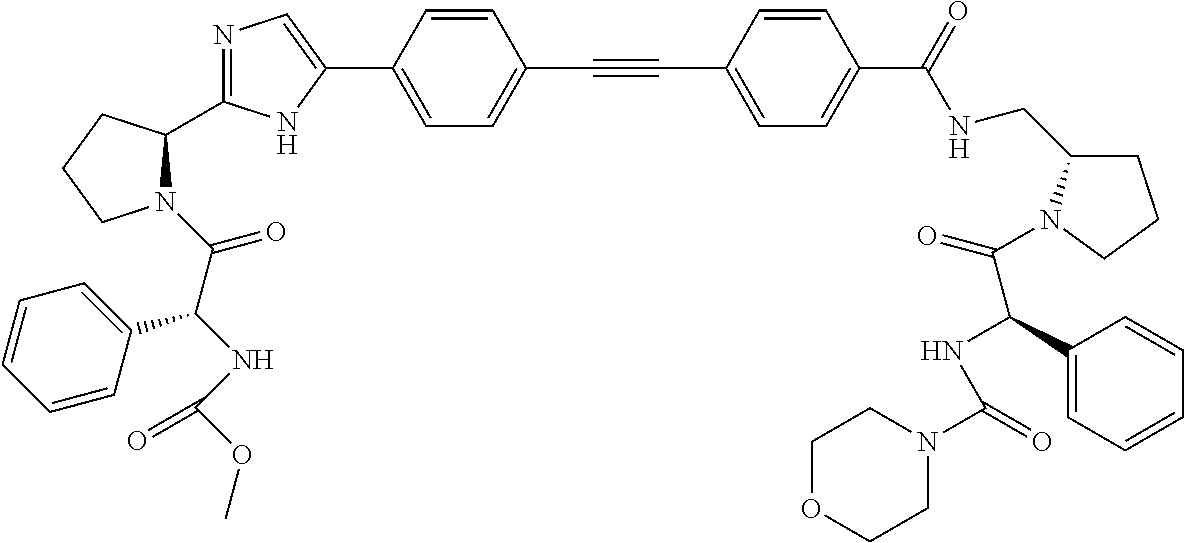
N1=C(C2N(C(C(NC(OC)=O)C3=CC=CC=C3)=O)CCC2)NC(C2=CC=C(C#CC3=CC=C(C(NCC4CCCN4C(=O)C(NC(N4CCOCC4)=O)C4=CC=CC=C4)=O)C=C3)C=C2)=C1
